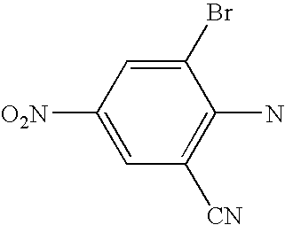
C1(Br)=CC([O2N])=CC([CN])=C1N
